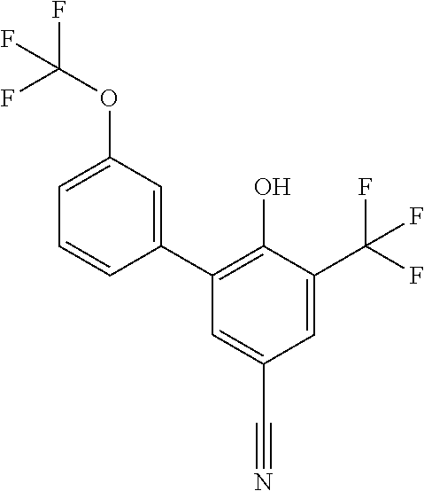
C1=C(C(F)(F)F)C(O)=C(C2=CC(OC(F)(F)F)=CC=C2)C=C1C#N
